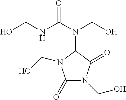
C1(=O)N(CO)C(=O)C(N(C(NCO)=O)CO)N1CO
